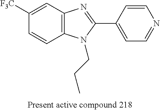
C12=C(C=C([F3C])C=C1)N=C(C1=CC=NC=C1)N2CCC
